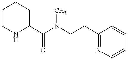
C1CNC(C(N(CCC2=NC=CC=C2)C)=O)CC1
